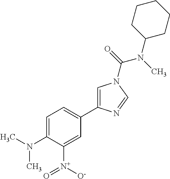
C1=C(N(C)C)C([N+](=O)[O-])=CC(C2=CN(C(=O)N(C)C3CCCCC3)C=N2)=C1
